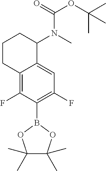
C1CC2=C(F)C(B3OC(C)(C)C(C)(C)O3)=C(F)C=C2C(N(C)C(=O)OC(C)(C)C)C1
